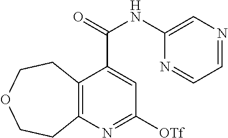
C12=C(N=C([OTf])C=C1C(NC1=CN=CC=N1)=O)CCOCC2
